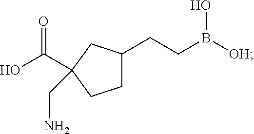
C1C(CCB([OH])O)CC(C(O)=O)(CN)C1
